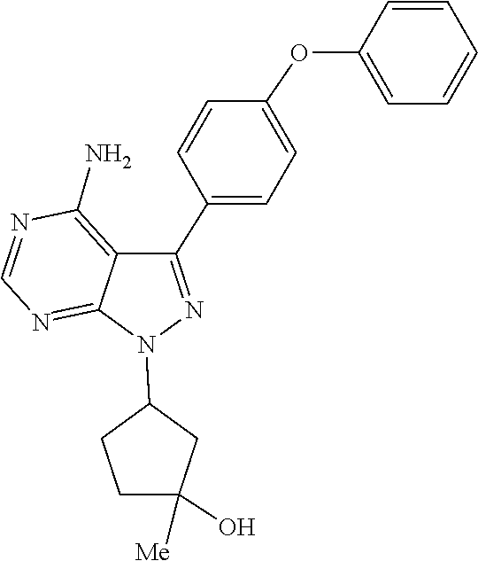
C1=NC(N)=C2C(C3=CC=C(OC4=CC=CC=C4)C=C3)=NN(C3CCC(O)([Me])C3)C2=N1
